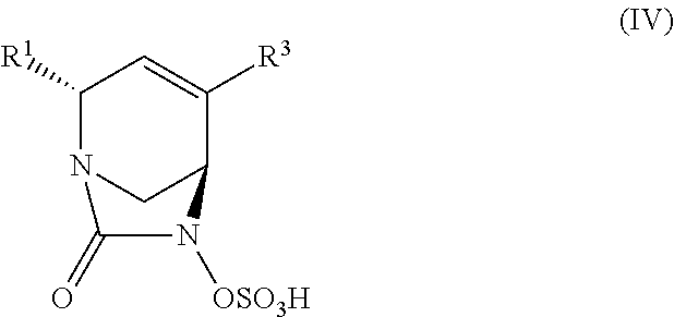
C1([R1])N2CC(C([R3])=C1)N([OSO3H])C2=O
